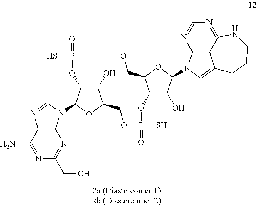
C1(N)=NC(CO)=NC2=C1N=CN2C1C2C(O)C(O1)COP(S)(=O)OC1C(O)C(N3C4=C5C(=C3)CCCNC5=NC=N4)OC1COP(S)(=O)O2
